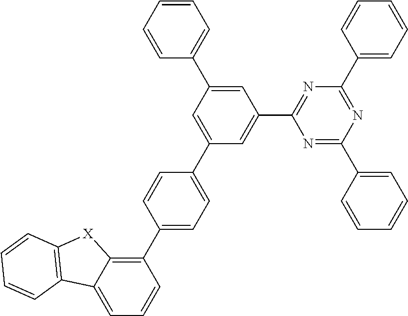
C1=C(C2=CC=CC=C2)C=C(C2=CC=C(C3=C4C(=CC=C3)C3=C([X]4)C=CC=C3)C=C2)C=C1C1=NC(C2=CC=CC=C2)=NC(C2=CC=CC=C2)=N1
